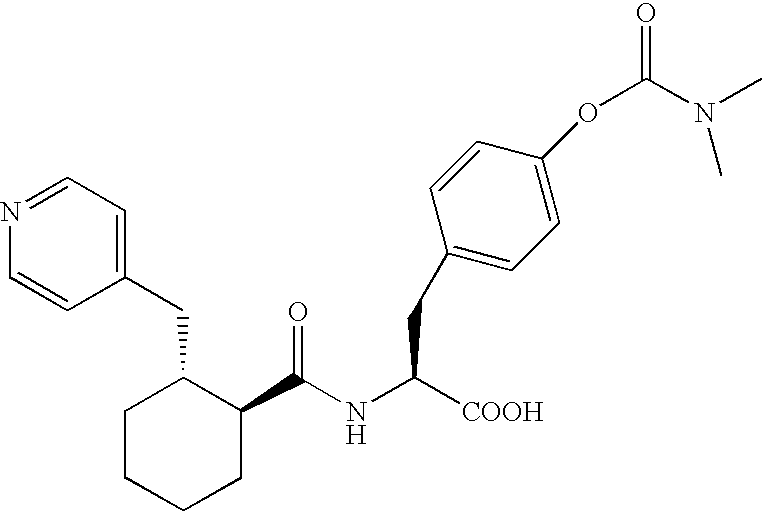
C1(C(NC([COOH])CC2=CC=C(OC(N(C)C)=O)C=C2)=O)C(CC2=CC=NC=C2)CCCC1
